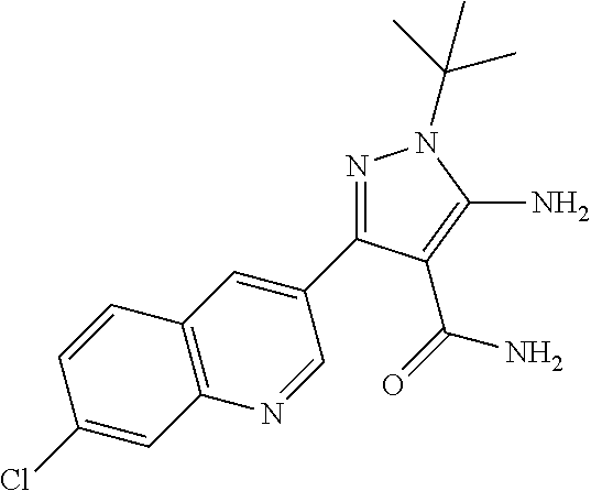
N1=C(C2=CC3=C(N=C2)C=C(Cl)C=C3)C(C(=O)N)=C(N)N1C(C)(C)C
